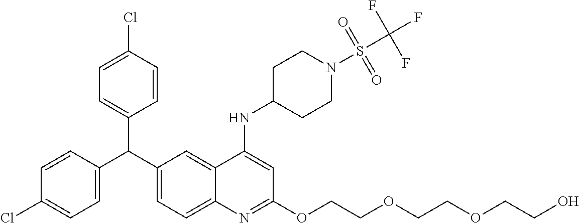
C1=CC(C(C2=CC=C3C(=C2)C(NC2CCN(S(C(F)(F)F)(=O)=O)CC2)=CC(OCCOCCOCCO)=N3)C2=CC=C(Cl)C=C2)=CC=C1Cl
